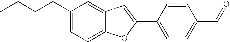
C(C1=CC=C2C(=C1)C=C(C1=CC=C(C=O)C=C1)O2)CCC
